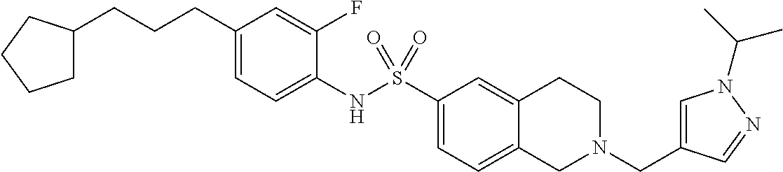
C1(CCCC2CCCC2)=CC=C(NS(C2=CC=C3C(=C2)CCN(CC2=CN(C(C)C)N=C2)C3)(=O)=O)C(F)=C1
